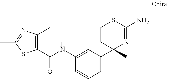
C1(C)=C(C(NC2=CC(C3(C)N=C(N)SCC3)=CC=C2)=O)SC(C)=N1
